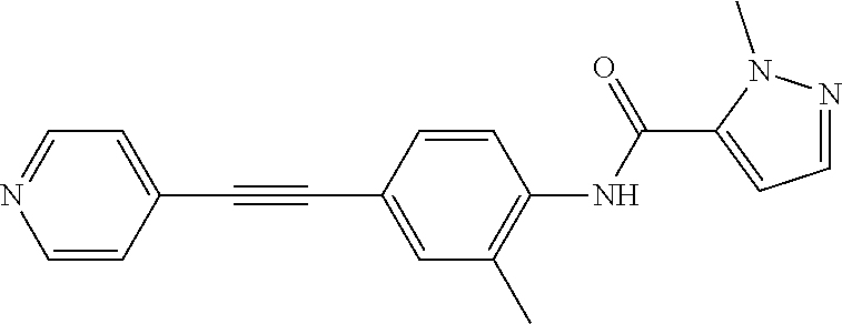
C1=CC(C#CC2=CC(C)=C(NC(C3=CC=NN3C)=O)C=C2)=CC=N1
